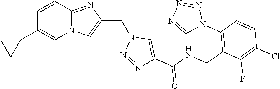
N12C(=NC(CN3N=NC(C(NCC4=C(N5N=NN=C5)C=CC(Cl)=C4F)=O)=C3)=C1)C=CC(C1CC1)=C2
